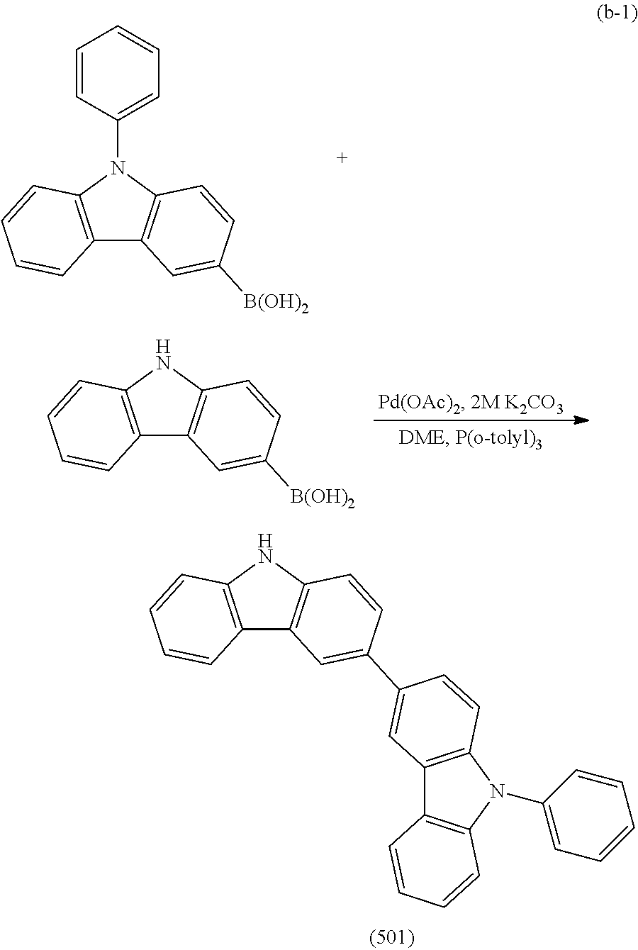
C12=C(NC3=C1C=C(C1=CC4=C(N(C5=CC=CC=C5)C5=C4C=CC=C5)C=C1)C=C3)C=CC=C2.C12=C(N(C3=CC=CC=C3)C3=C1C=C([B(OH)2])C=C3)C=CC=C2.C12=C(NC3=C1C=C([B(OH)2])C=C3)C=CC=C2
